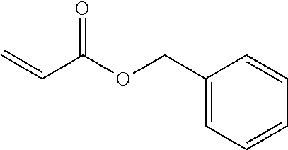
C=CC(OCC1=CC=CC=C1)=O
